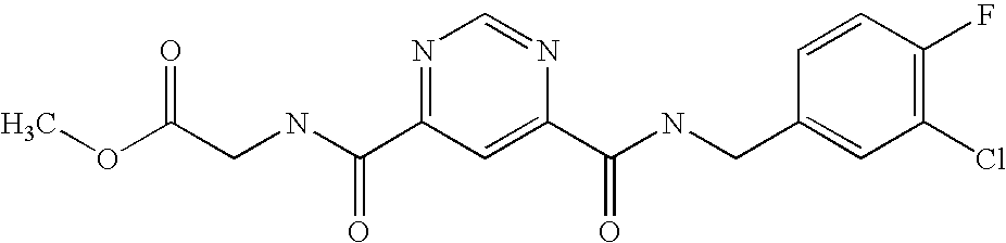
C(NC(=O)C1=NC=NC(C(=O)NCC2=CC(Cl)=C(F)C=C2)=C1)C(OC)=O
